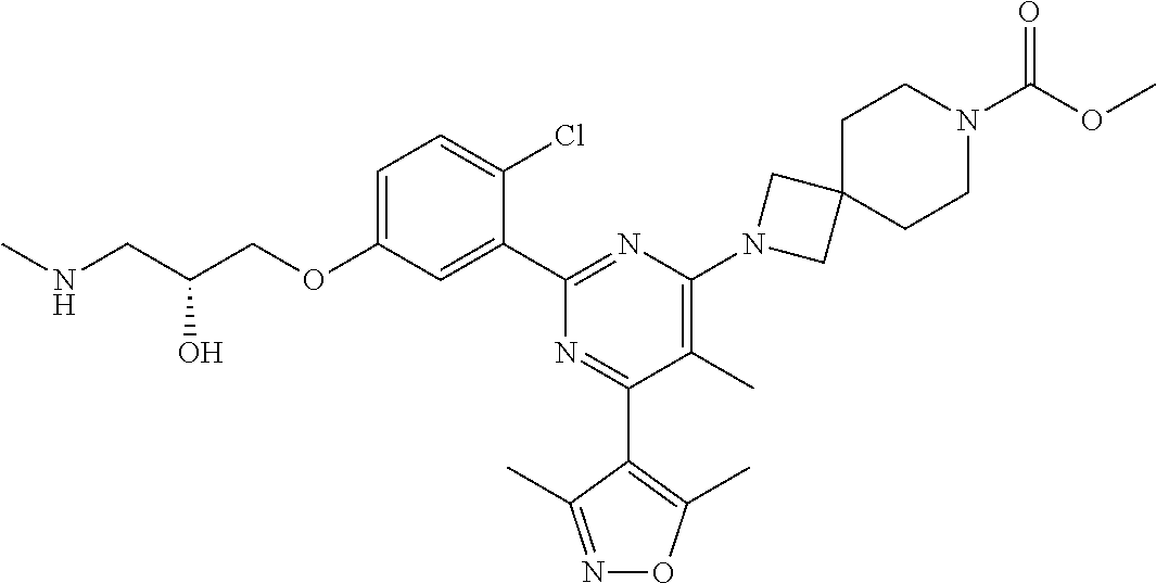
C1=C(OCC(CNC)O)C=C(C2=NC(N3CC4(C3)CCN(C(OC)=O)CC4)=C(C)C(C3=C(C)ON=C3C)=N2)C(Cl)=C1
